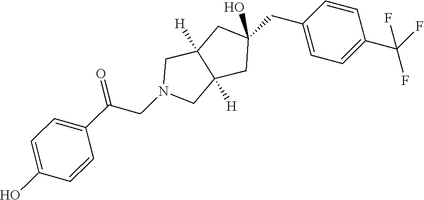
O=C(CN1CC2([H])C([H])(C1)CC(O)(CC1=CC=C(C(F)(F)F)C=C1)C2)C1=CC=C(O)C=C1
